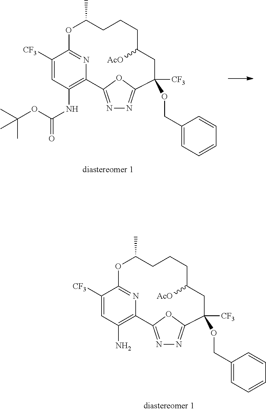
N1=C2OC(=N1)C([CF3])(OCC1=CC=CC=C1)CC([AcO])CCCC(C)OC1=NC2=C(N)C=C1[CF3].N1=C2OC(=N1)C([CF3])(OCC1=CC=CC=C1)CC([AcO])CCCC(C)OC1=NC2=C(NC(=O)OC(C)(C)C)C=C1[CF3]
